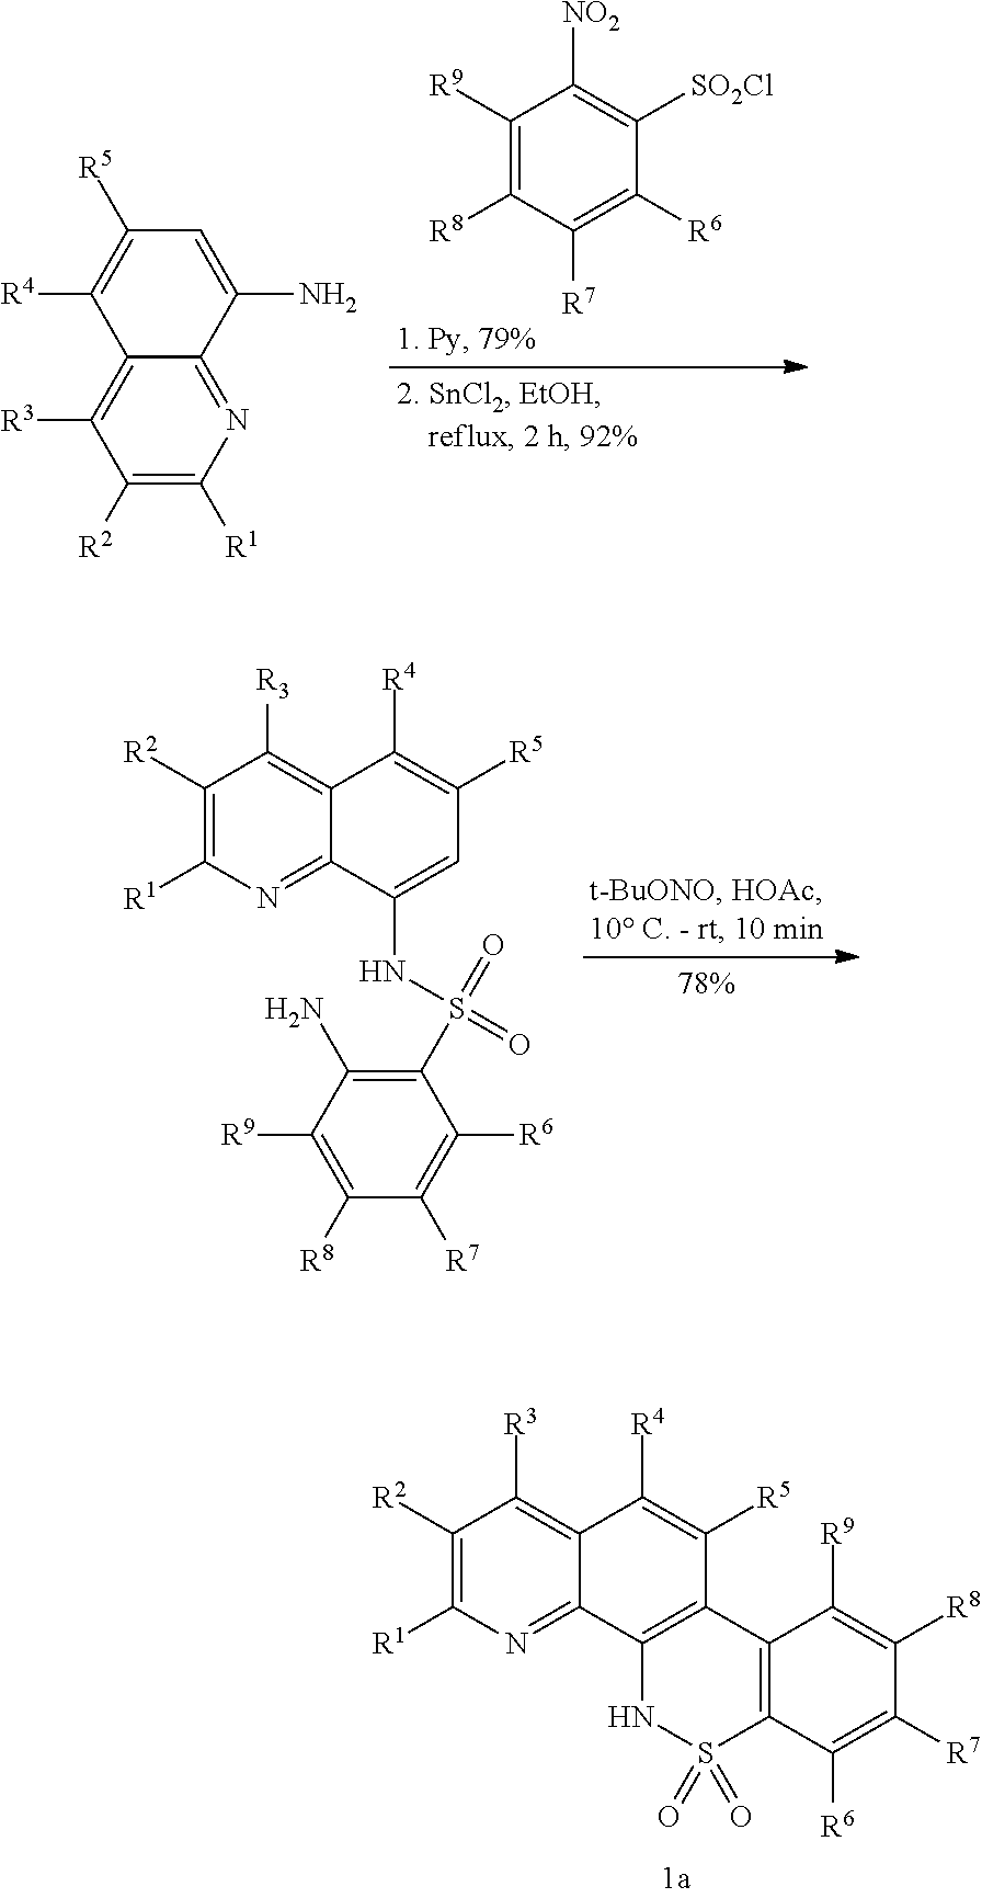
[NO2]C1=C([SO2Cl])C([R6])=C([R7])C([R8])=C1[R9].C1([R2])=C([R1])N=C2C(=C1[R3])C([R4])=C([R5])C=C2N.C1([R2])=C([R1])N=C2C(=C1[R3])C([R4])=C([R5])C=C2NS(=O)(C1=C(N)C([R9])=C([R8])C([R7])=C1[R6])=O.C1([R2])=C([R1])N=C2C(=C1[R3])C([R4])=C([R5])C1=C2NS(=O)(=O)C2=C1C([R9])=C([R8])C([R7])=C2[R6]
